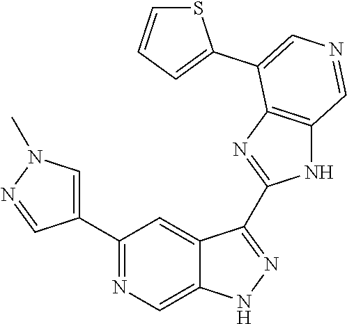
C1(C2=CN(C)N=C2)=NC=C2C(=C1)C(C1=NC3=C(N1)C=NC=C3C1=CC=CS1)=NN2
